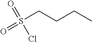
S(CCCC)(Cl)(=O)=O
